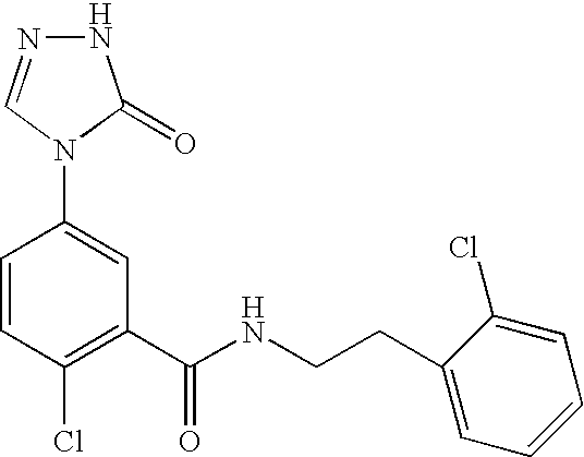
N1N=CN(C2=CC(C(NCCC3=CC=CC=C3Cl)=O)=C(Cl)C=C2)C1=O
